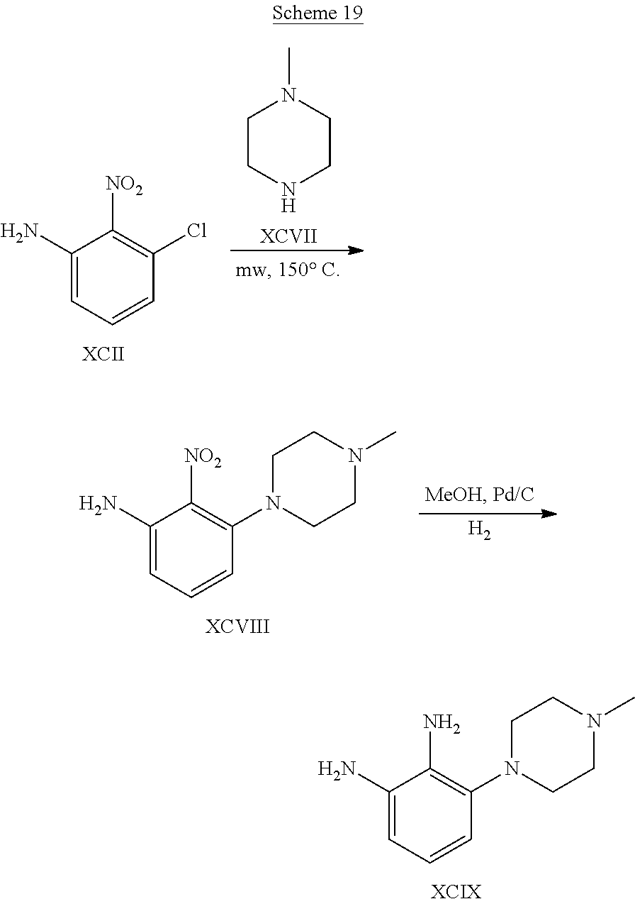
C1(N)=CC=CC(N2CCN(C)CC2)=C1N.[XCIX].C1CNCCN1C.[XCVII].C1(N)=CC=CC(Cl)=C1[NO2].[H2].C1(N)=CC=CC(N2CCN(C)CC2)=C1[NO2].[XCVIII]
